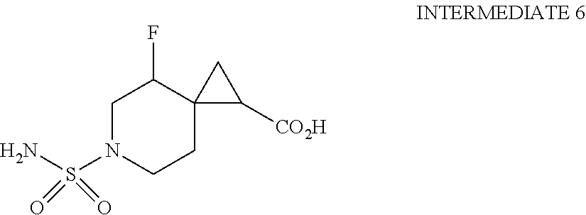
C1N(S(N)(=O)=O)CCC2(C1F)C([CO2H])C2
